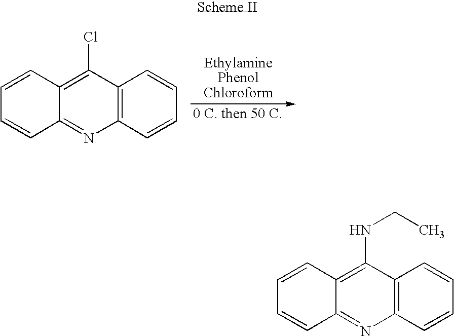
C1=CC2=C(Cl)C3=C(N=C2C=C1)C=CC=C3.C1=CC2=C(NCC)C3=C(N=C2C=C1)C=CC=C3
